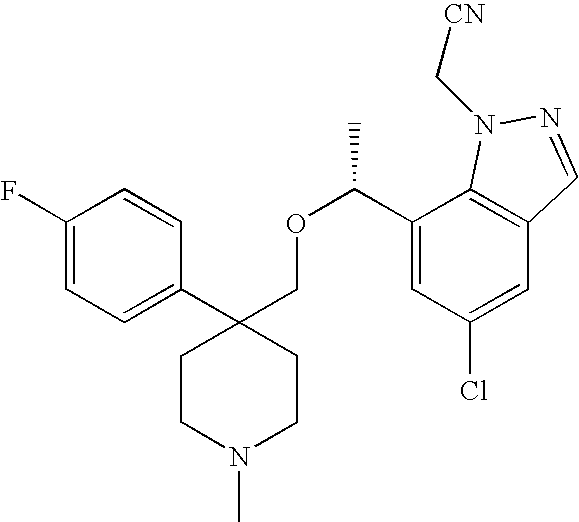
C1(C2(COC(C3=CC(Cl)=CC4=C3N(C[CN])N=C4)C)CCN(C)CC2)=CC=C(F)C=C1
